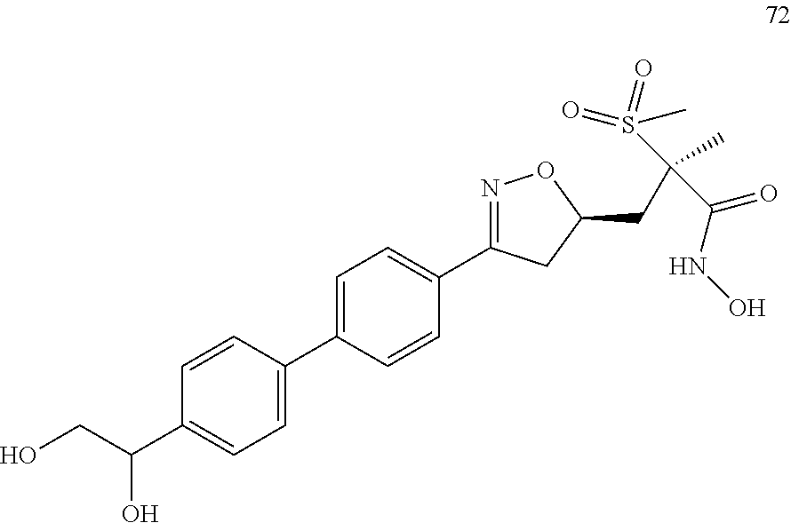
C1=C(C2=CC=C(C3=NOC(CC(S(=O)(C)=O)(C)C(NO)=O)C3)C=C2)C=CC(C(CO)O)=C1
